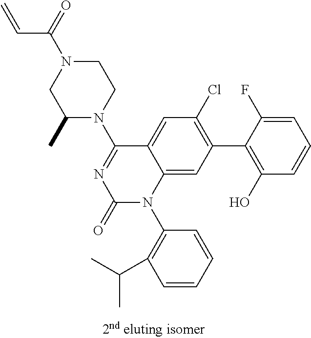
C12=CC(C3=C(O)C=CC=C3F)=C(Cl)C=C1C(N1CCN(C(C=C)=O)CC1C)=NC(=O)N2C1=C(C(C)C)C=CC=C1
